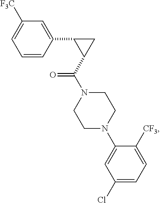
C1=CC(C2C(C(N3CCN(C4=CC(Cl)=CC=C4[CF3])CC3)=O)C2)=CC([F3C])=C1
